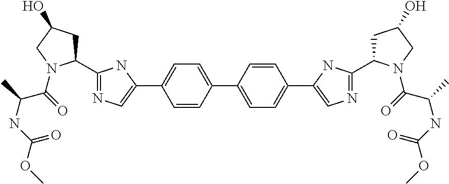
C1(C2=NC=C(C3=CC=C(C4=CC=C(C5=CN=C(C6CC(O)CN6C(C(NC(=O)OC)C)=O)N5)C=C4)C=C3)N2)CC(O)CN1C(=O)C(C)NC(=O)OC
